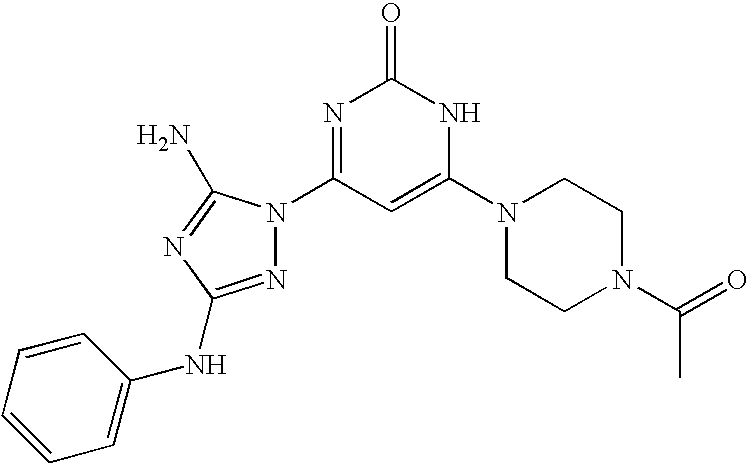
N1=C(NC2=CC=CC=C2)N=C(N)N1C1=NC(=O)NC(N2CCN(C(=O)C)CC2)=C1
